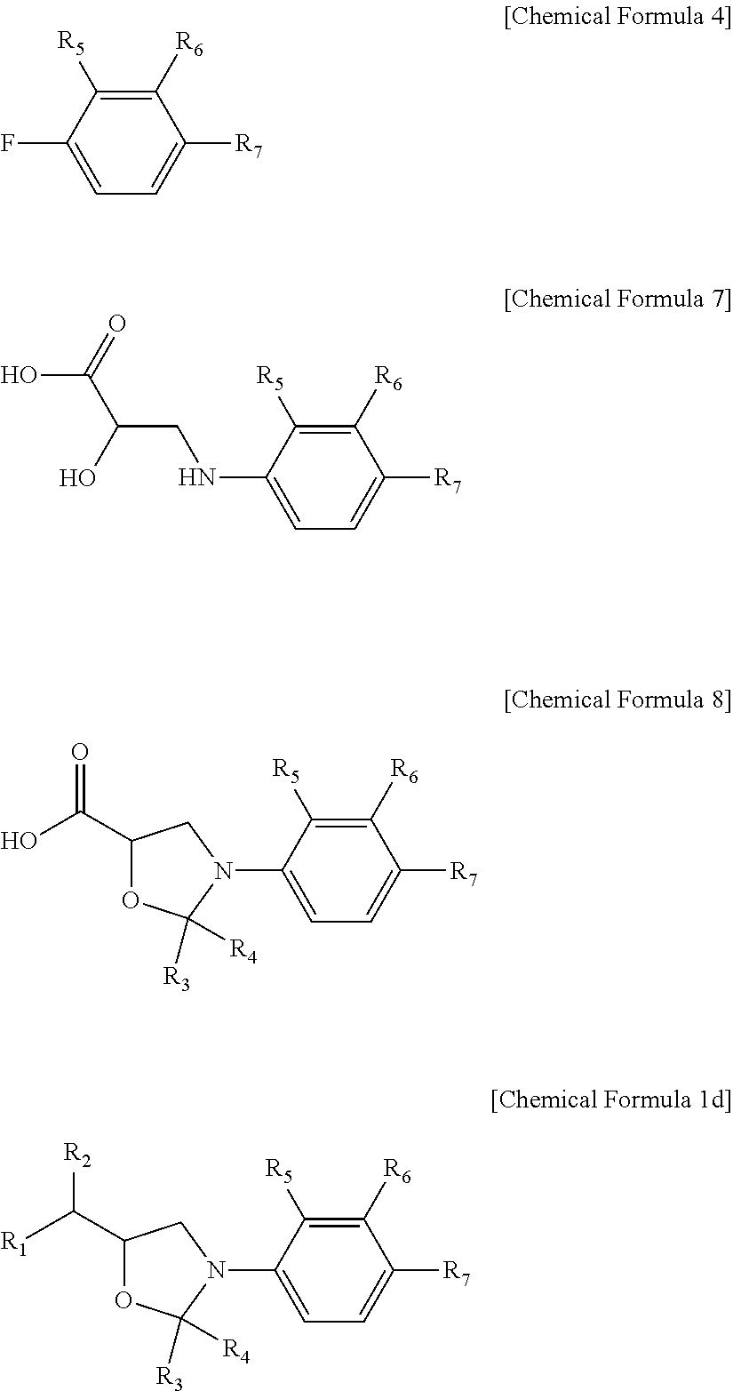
C1=C(F)C([R5])=C([R6])C([R7])=C1.C1=C(NCC(O)C(O)=O)C([R5])=C([R6])C([R7])=C1.C1=C(N2C([R3])([R4])OC(C(O)=O)C2)C([R5])=C([R6])C([R7])=C1.C1=C(N2C([R3])([R4])OC(C([R1])[R2])C2)C([R5])=C([R6])C([R7])=C1
